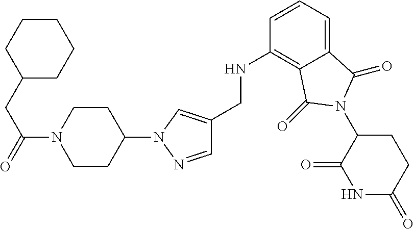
C1(CNC2=C3C(=CC=C2)C(=O)N(C2C(=O)NC(=O)CC2)C3=O)=CN(C2CCN(C(=O)CC3CCCCC3)CC2)N=C1
